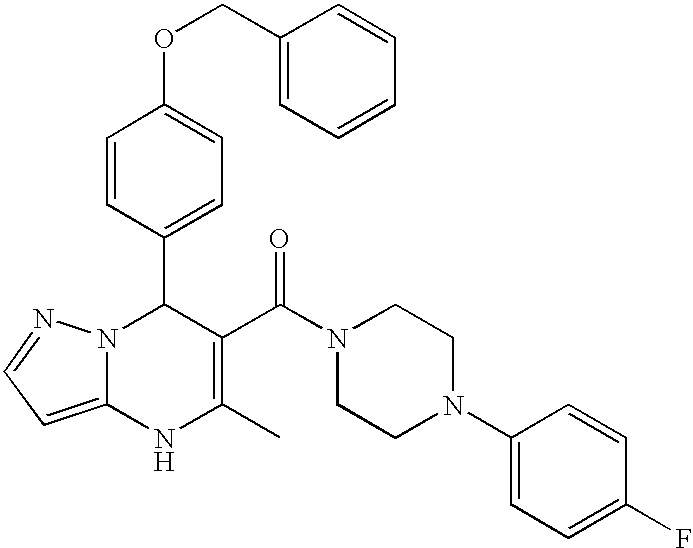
C1=CC(C2N3C(=CC=N3)NC(C)=C2C(N2CCN(C3=CC=C(F)C=C3)CC2)=O)=CC=C1OCC1=CC=CC=C1
